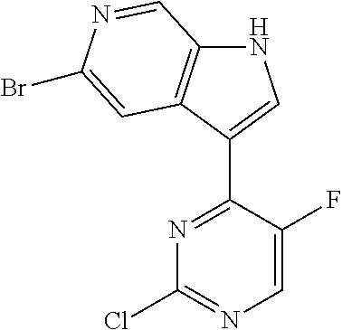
N1=C(C2=CNC3=C2C=C(Br)N=C3)C(F)=CN=C1Cl
